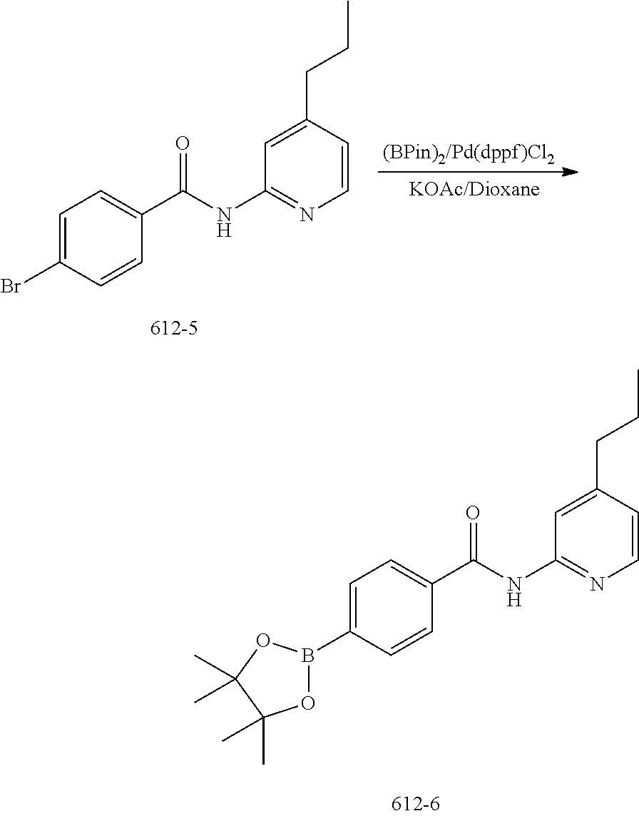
C1=C(Br)C=CC(C(NC2=NC=CC(CCC)=C2)=O)=C1.C1=C(B2OC(C)(C)C(C)(C)O2)C=CC(C(NC2=NC=CC(CCC)=C2)=O)=C1
